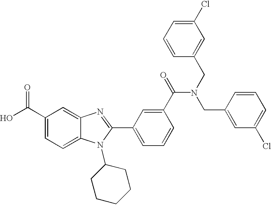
OC(C1=CC=C2C(=C1)N=C(C1=CC=CC(C(=O)N(CC3=CC(Cl)=CC=C3)CC3=CC(Cl)=CC=C3)=C1)N2C1CCCCC1)=O
